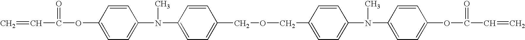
C=CC(=O)OC1=CC=C(N(C)C2=CC=C(COCC3=CC=C(N(C)C4=CC=C(OC(=O)C=C)C=C4)C=C3)C=C2)C=C1
